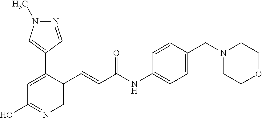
C1(C2=CN(C)N=C2)=CC(O)=NC=C1C=CC(NC1=CC=C(CN2CCOCC2)C=C1)=O
